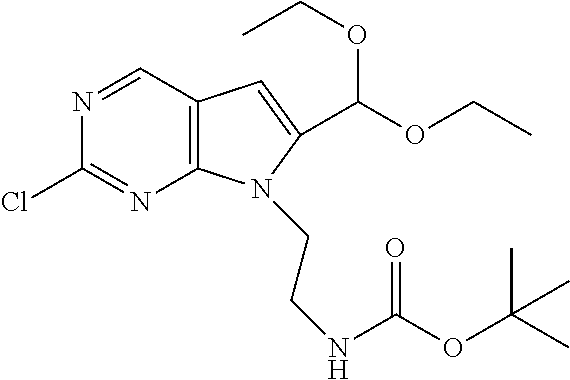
C1=NC(Cl)=NC2=C1C=C(C(OCC)OCC)N2CCNC(OC(C)(C)C)=O
